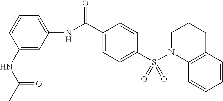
C1=C(C(NC2=CC=CC(NC(C)=O)=C2)=O)C=CC(S(=O)(N2C3=C(CCC2)C=CC=C3)=O)=C1
